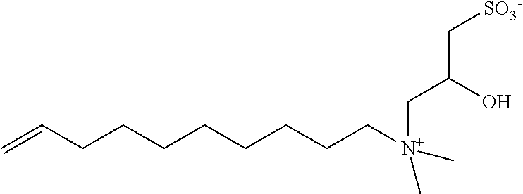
C=CCCCCCCCC[N+](CC(C[SO3-])O)(C)C
